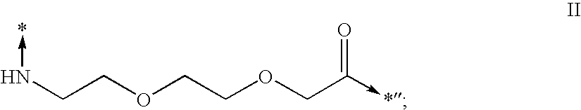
N(CCOCCOCC(->*)=O)->*
